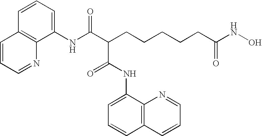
N(C(C(CCCCCC(NO)=O)C(NC1=CC=CC2=C1N=CC=C2)=O)=O)C1=CC=CC2=C1N=CC=C2
